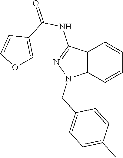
C12=C(C=CC=C1)N(CC1=CC=C(C)C=C1)N=C2NC(=O)C1=COC=C1
